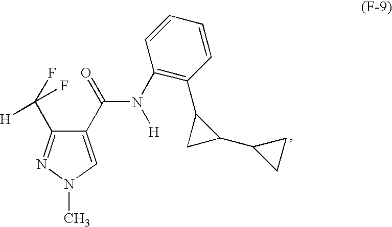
CN1C=C(C(=O)N([H])C2=C(C3CC3C3CC3)C=CC=C2)C(C(F)([H])F)=N1
